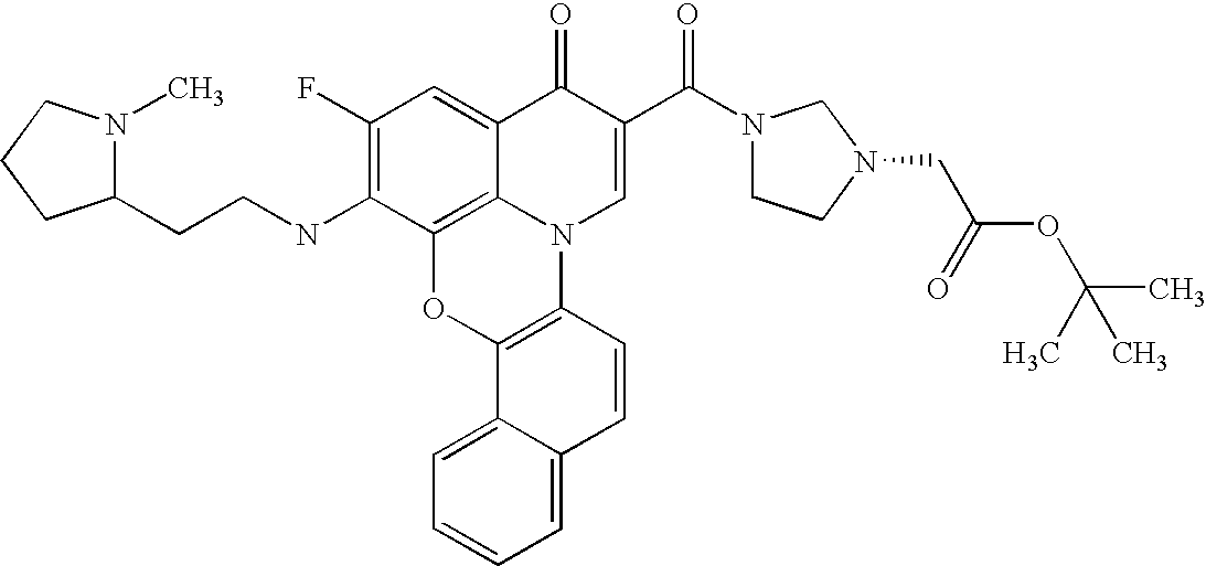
C12=C3C(=CC(F)=C1NCCC1N(C)CCC1)C(=O)C(C(=O)N1CCN(CC(OC(C)(C)C)=O)C1)=CN3C1=C(O2)C2=CC=CC=C2C=C1
